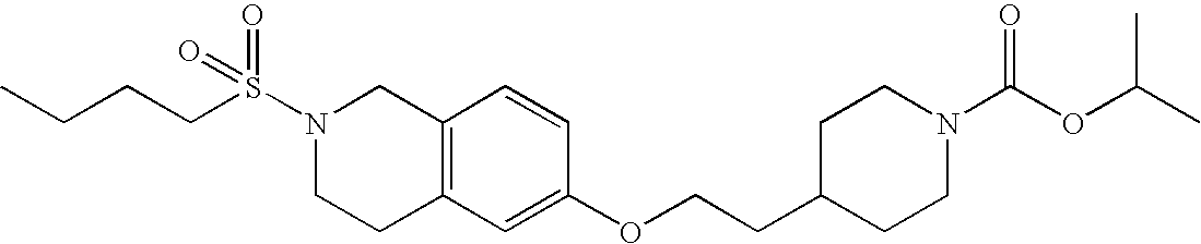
N1(S(CCCC)(=O)=O)CCC2=C(C=CC(OCCC3CCN(C(OC(C)C)=O)CC3)=C2)C1
